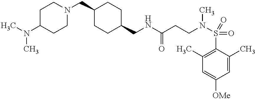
C(NC(CCN(S(=O)(C1=C(C)C=C([OMe])C=C1C)=O)C)=O)C1CCC(CN2CCC(N(C)C)CC2)CC1
